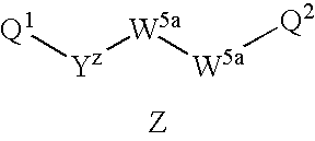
[Q1][Yz][W5a][W5a][Q2].[Z]
